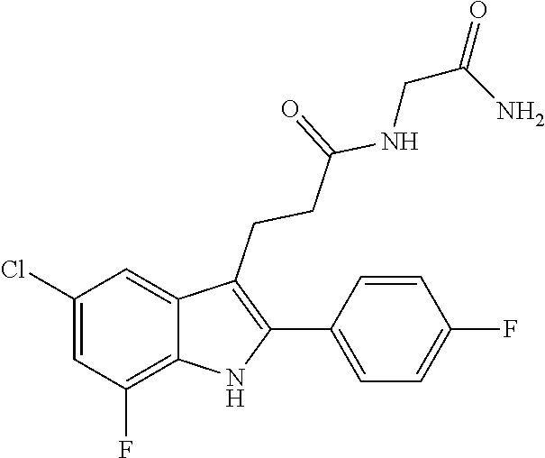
N(C(CCC1=C(C2=CC=C(F)C=C2)NC2=C(F)C=C(Cl)C=C12)=O)CC(=O)N
